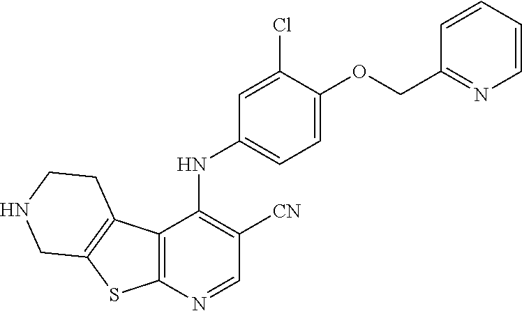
C12=C(C3=C(S1)CNCC3)C(NC1=CC=C(OCC3=NC=CC=C3)C(Cl)=C1)=C([CN])C=N2
